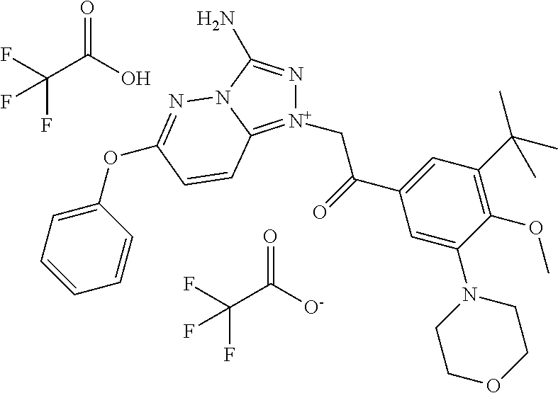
FC(C([O-])=O)(F)F.C(C1=CC(C(C)(C)C)=C(OC)C(N2CCOCC2)=C1)(=O)C[N+]1=C2N(C(N)=N1)N=C(OC1=CC=CC=C1)C=C2.FC(C(O)=O)(F)F
